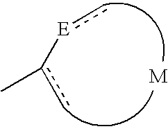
[E](-c(c)C)c.[M]
